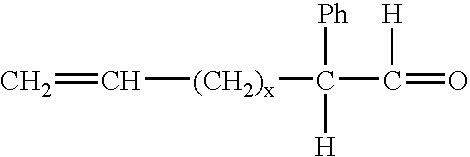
C=C[(CH2)x]C(C(=O)[H])([Ph])[H]
